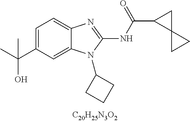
C1=C(C(C)(O)C)C=C2C(=C1)N=C(NC(C1C3(C1)CC3)=O)N2C1CCC1
